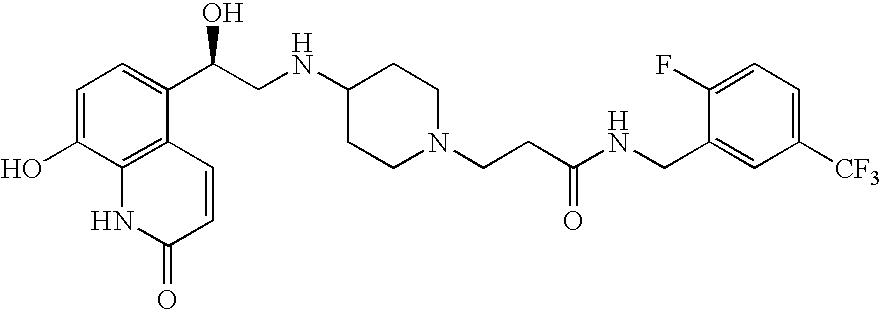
C1=C(O)C2=C(C(C(CNC3CCN(CCC(NCC4=CC([CF3])=CC=C4F)=O)CC3)O)=C1)C=CC(=O)N2
